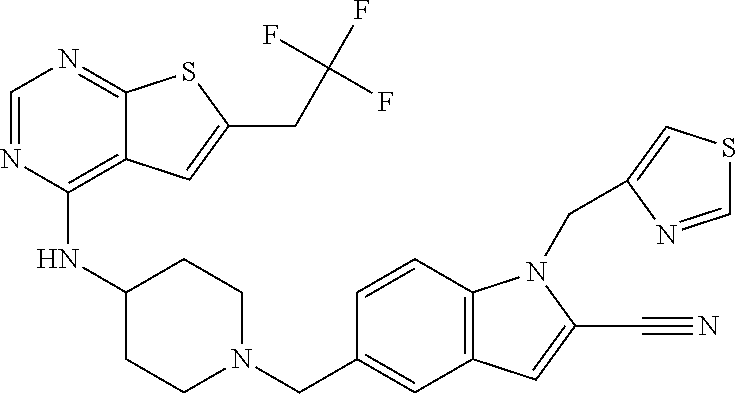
C1=NC(NC2CCN(CC3=CC4=C(C=C3)N(CC3=CSC=N3)C(C#N)=C4)CC2)=C2C(=N1)SC(CC(F)(F)F)=C2
